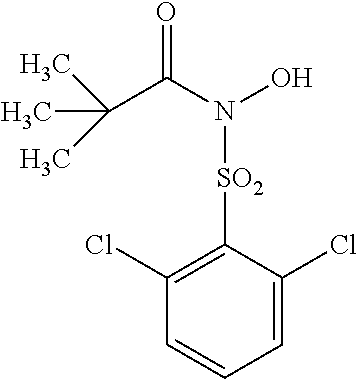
C1(Cl)=C([SO2]N(C(C(C)(C)C)=O)O)C(Cl)=CC=C1
